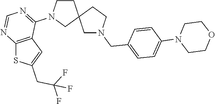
C1CN(C2=NC=NC3=C2C=C(CC(F)(F)F)S3)CC12CN(CC1=CC=C(N3CCOCC3)C=C1)CC2
